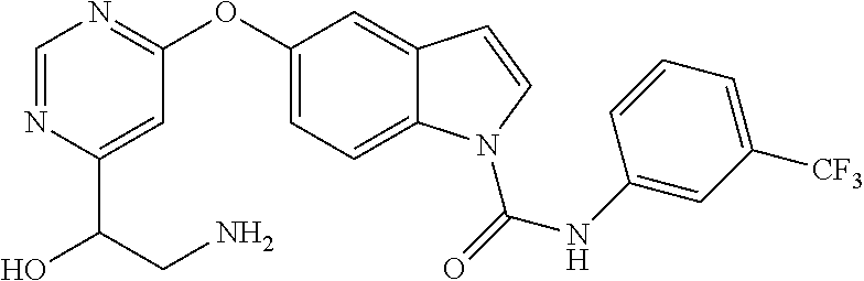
O(C1=CC=C2C(=C1)C=CN2C(=O)NC1=CC([CF3])=CC=C1)C1=NC=NC(C(O)CN)=C1
